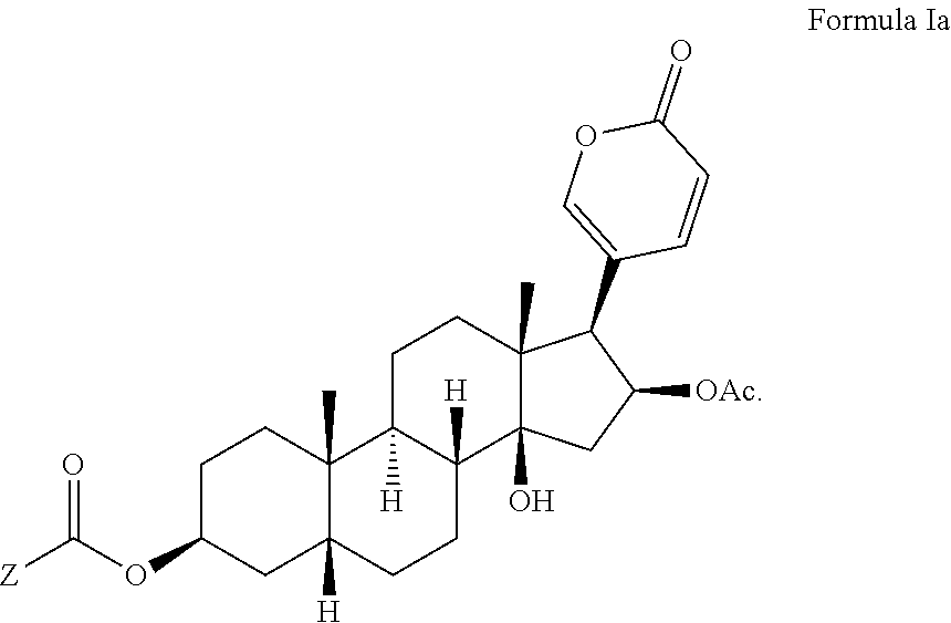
C1C(OC([Z])=O)CC2([H])C(C)(C1)C1([H])C([H])(CC2)C2(O)C(C)(CC1)C(C1=COC(=O)C=C1)C([OAc])C2
